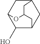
C1(O)C2CC3CC1CC(O2)C3
